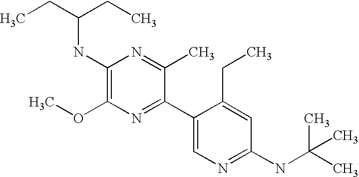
CCC(CC)NC1=C(OC)N=C(C2=CN=C(NC(C)(C)C)C=C2CC)C(C)=N1
